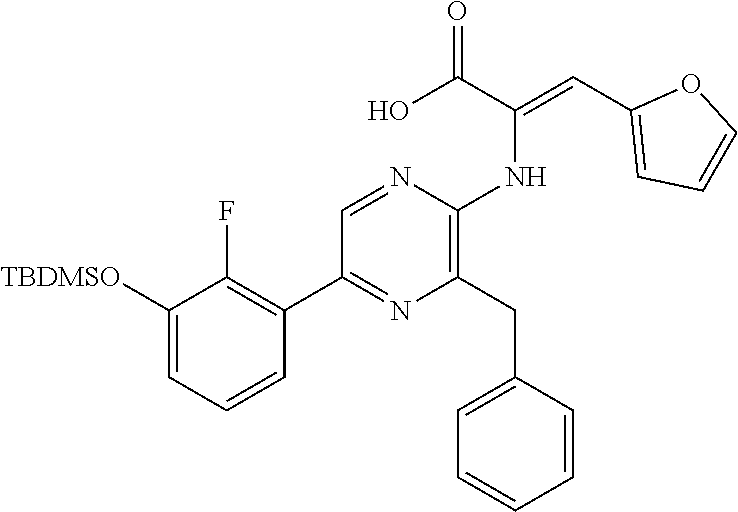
C1([TBDMSO])=CC=CC(C2=NC(CC3=CC=CC=C3)=C(NC(=CC3=CC=CO3)C(O)=O)N=C2)=C1F
